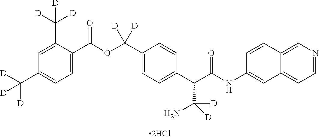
C1=C(C(OC(C2=CC=C(C(C(NC3=CC4=CC=NC=C4C=C3)=O)C(N)([D])[D])C=C2)([D])[D])=O)C(C([D])([D])[D])=CC(C([D])([D])[D])=C1
